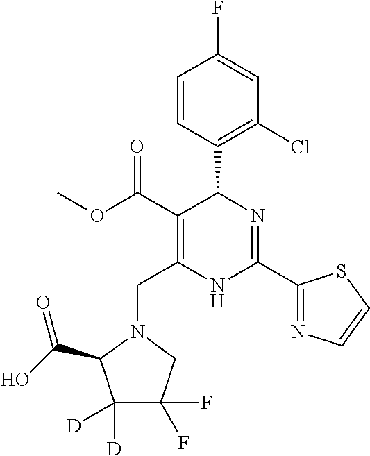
C1=CC(C2C(C(=O)OC)=C(CN3C(C(O)=O)C([D])([D])C(F)(F)C3)NC(C3=NC=CS3)=N2)=C(Cl)C=C1F
